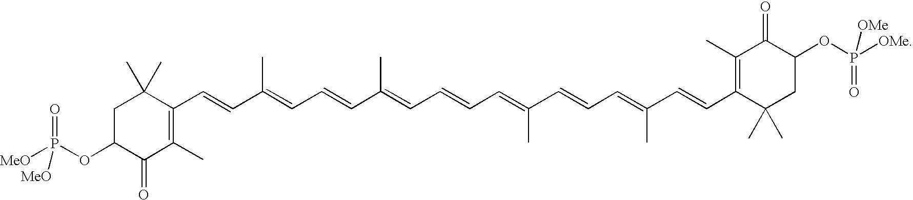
C1(C)=C(C=CC(=CC=CC(=CC=CC=C(C=CC=C(C=CC2=C(C)C(=O)C(OP([OMe])(=O)[OMe])CC2(C)C)C)C)C)C)C(C)(C)CC(OP([MeO])(=O)[MeO])C1=O
